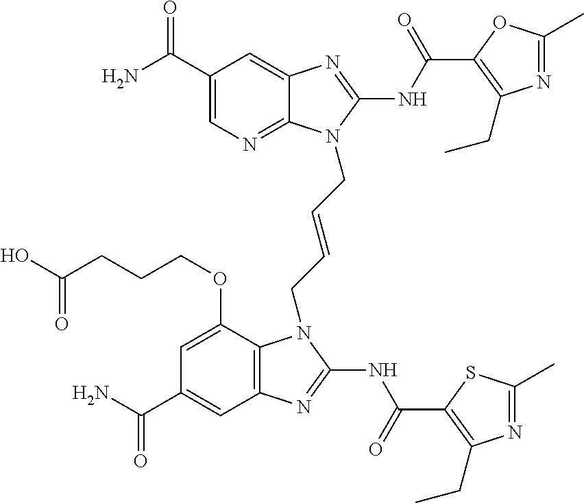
C1(C(N)=O)=CN=C2C(=C1)N=C(NC(=O)C1=C(CC)N=C(C)O1)N2CC=CCN1C2=C(C=C(C(N)=O)C=C2OCCCC(O)=O)N=C1NC(=O)C1=C(CC)N=C(C)S1
